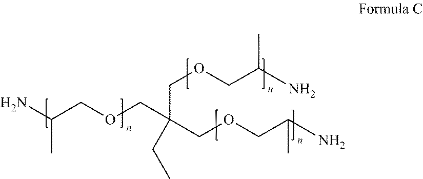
NC(COCC(COCC(C)N)(COCC(C)N)CC)C
